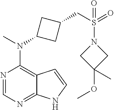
N1=CN=C2C(=C1N(C)C1CC(CS(=O)(=O)N3CC(OC)(C)C3)C1)C=CN2
